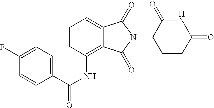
N1C(=O)CCC(N2C(=O)C3=CC=CC(NC(C4=CC=C(F)C=C4)=O)=C3C2=O)C1=O
